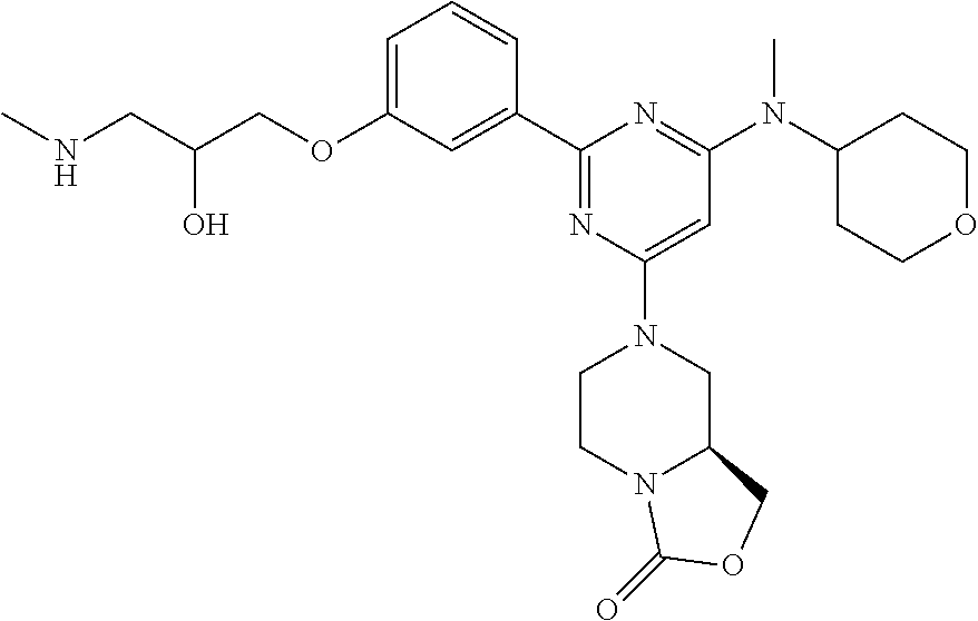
C1=C(OCC(CNC)O)C=C(C2=NC(N3CCN4C(C3)COC4=O)=CC(N(C3CCOCC3)C)=N2)C=C1
